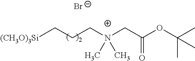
[(CH3O)3Si]CCCN(CC(OC(C)(C)C)=O)(C)C.[Br-]
